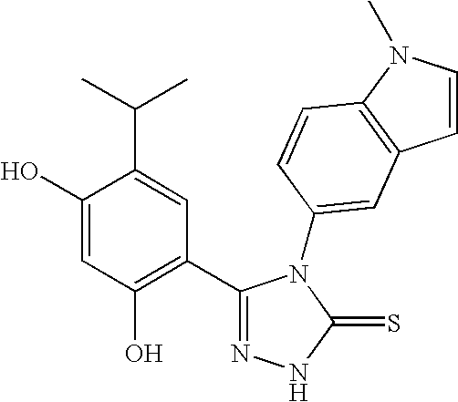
C1(O)=CC(O)=C(C2=NNC(=S)N2C2=CC3=C(N(C)C=C3)C=C2)C=C1C(C)C
